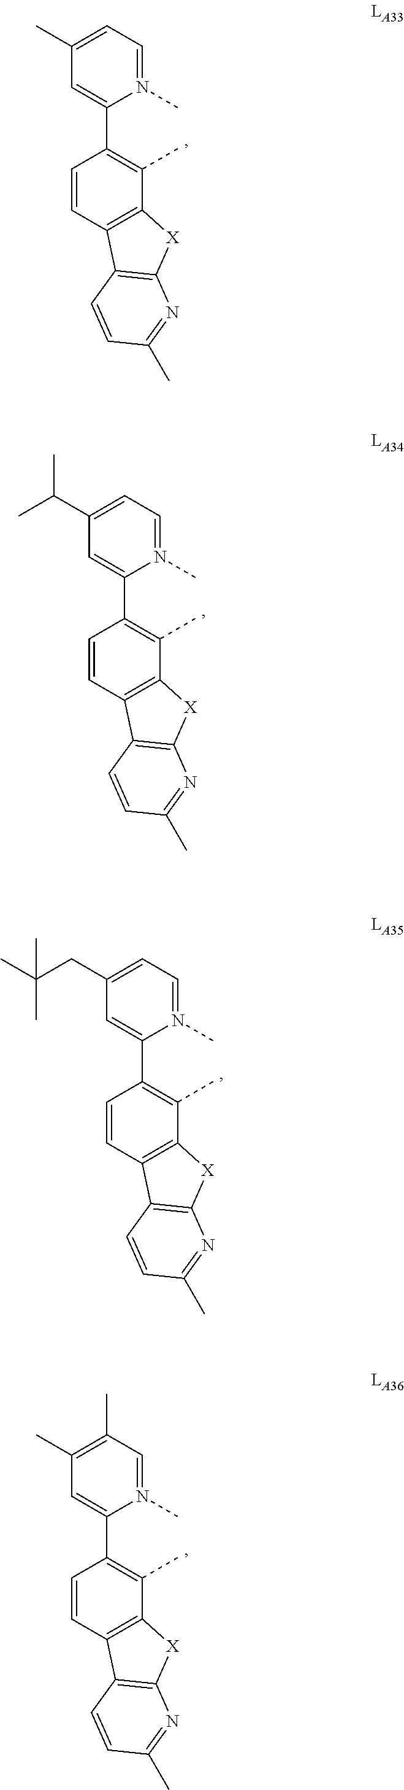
C1=CC2=C(C(C)=C1C1=CC(C)=CC=N1C)[X]C1=C2C=CC(C)=N1.C1=CC2=C(C(C)=C1C1=CC(C(C)C)=CC=N1C)[X]C1=C2C=CC(C)=N1.C1=CC2=C(C(C)=C1C1=CC(CC(C)(C)C)=CC=N1C)[X]C1=C2C=CC(C)=N1.C1=CC2=C(C(C)=C1C1=CC(C)=C(C)C=N1C)[X]C1=C2C=CC(C)=N1
